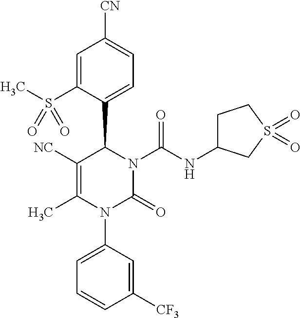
C1=C(S(C)(=O)=O)C(C2C([NC])=C(C)N(C3=CC=CC([CF3])=C3)C(=O)N2C(NC2CCS(=O)(=O)C2)=O)=CC=C1[CN]
